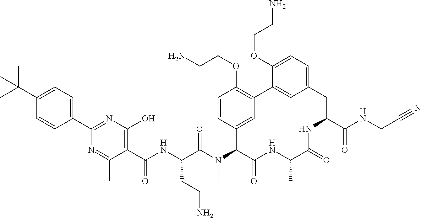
C1(C(NC(C(N(C2C(=O)NC(C)C(=O)NC(C(NCC#N)=O)CC3=CC=C(OCCN)C(=C3)C3=C(OCCN)C=CC2=C3)C)=O)CCN)=O)=C(O)N=C(C2=CC=C(C(C)(C)C)C=C2)N=C1C
